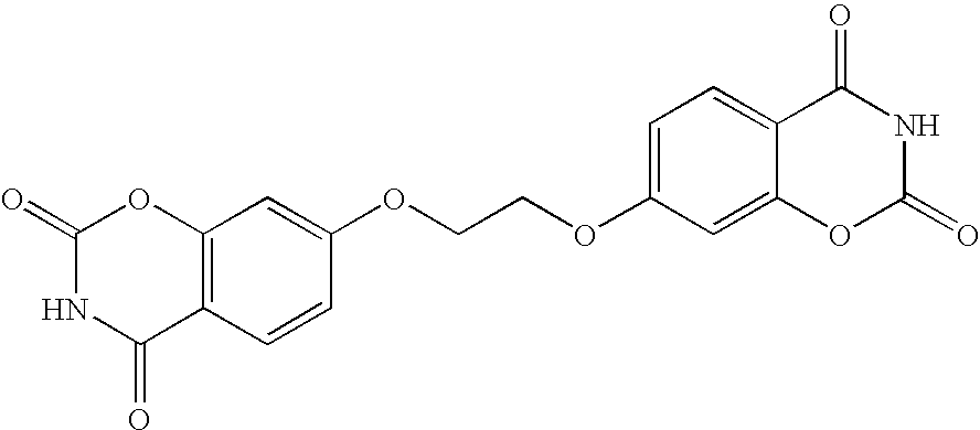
C1=C(OCCOC2=CC3=C(C=C2)C(=O)NC(=O)O3)C=C2C(=C1)C(=O)NC(=O)O2
